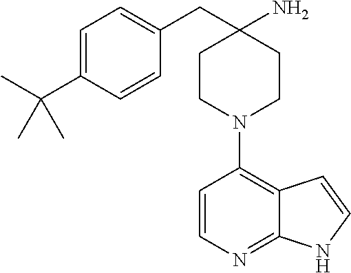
C12=NC=CC(N3CCC(N)(CC4=CC=C(C(C)(C)C)C=C4)CC3)=C1C=CN2
